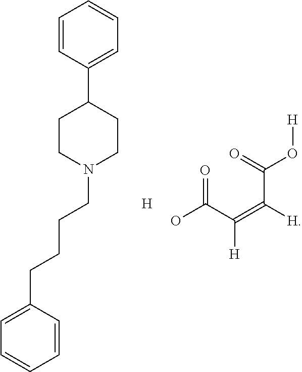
[H].OC(C(=C([H])C(=O)O[H])[H])=O.C1=CC(C2CCN(CCCCC3=CC=CC=C3)CC2)=CC=C1
